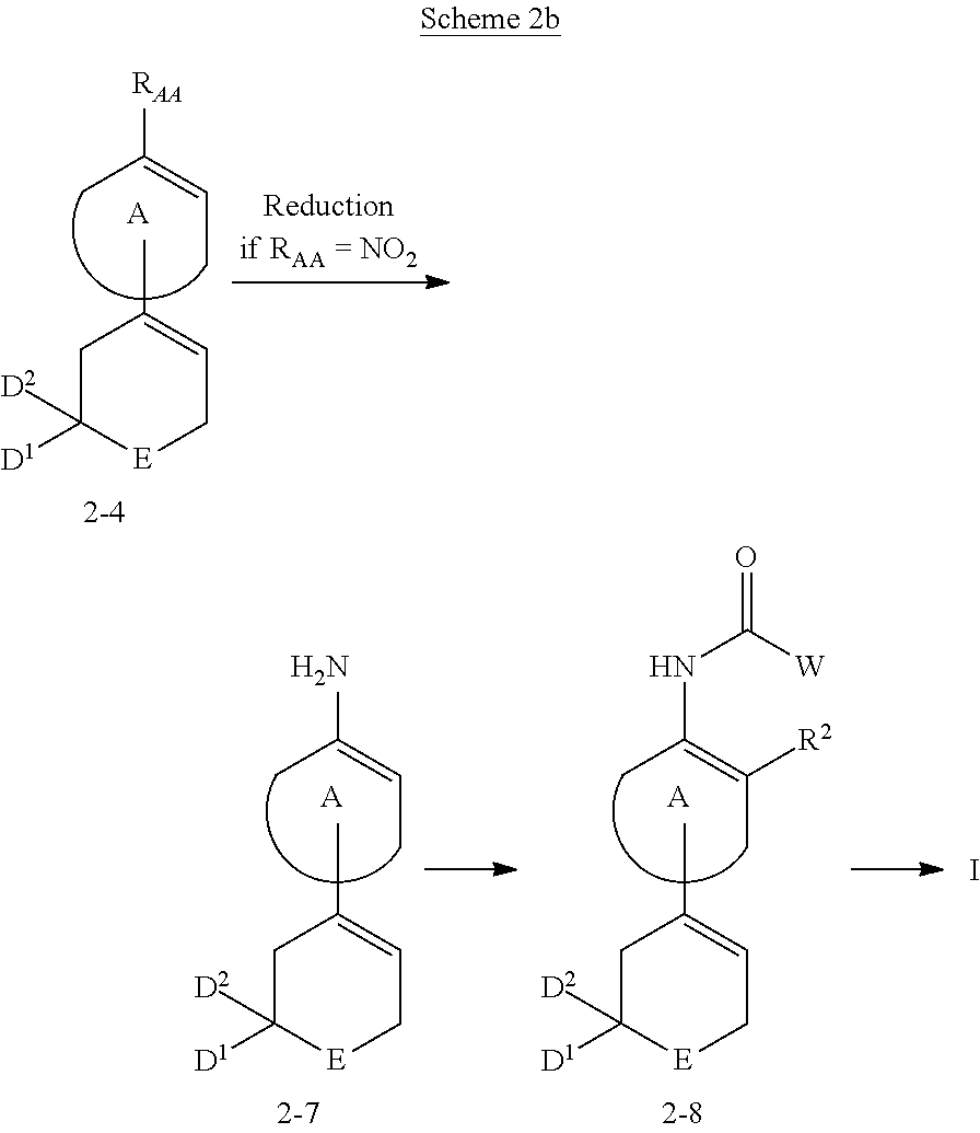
C1C([D1])([D2])[E]CC=C1C.CC(=CC)[RAA].[A].C1C([D1])([D2])[E]CC=C1C.CC(=CC)N.[A].C1C([D1])([D2])[E]CC=C1C.CC(=C(C)[R2])NC([W])=O.[A].I
